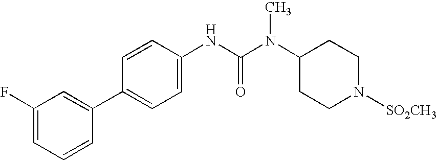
C1(F)=CC=CC(C2=CC=C(NC(=O)N(C3CCN([SO2CH3])CC3)C)C=C2)=C1
